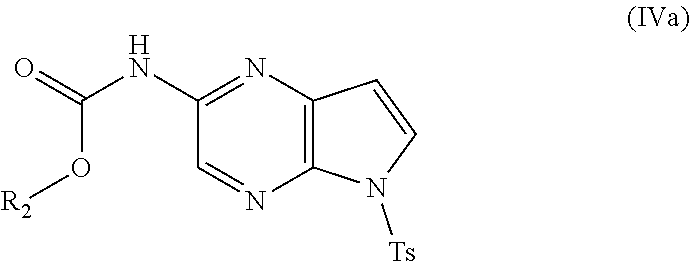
C1=NC2=C(N=C1NC(=O)O[R2])C=CN2[Ts]
